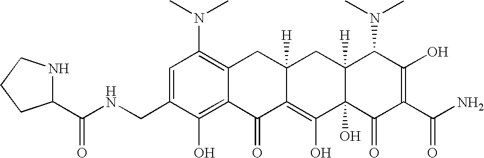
C1(CNC(C2NCCC2)=O)=CC(N(C)C)=C2C(=C1O)C(=O)C1=C(O)C3(O)C([H])(CC1([H])C2)C(N(C)C)C(O)=C(C(N)=O)C3=O
